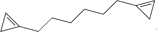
C1C(CCCCCCC2=CC2)=C1
